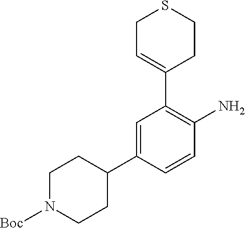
N1([Boc])CCC(C2=CC(C3=CCSCC3)=C(N)C=C2)CC1
